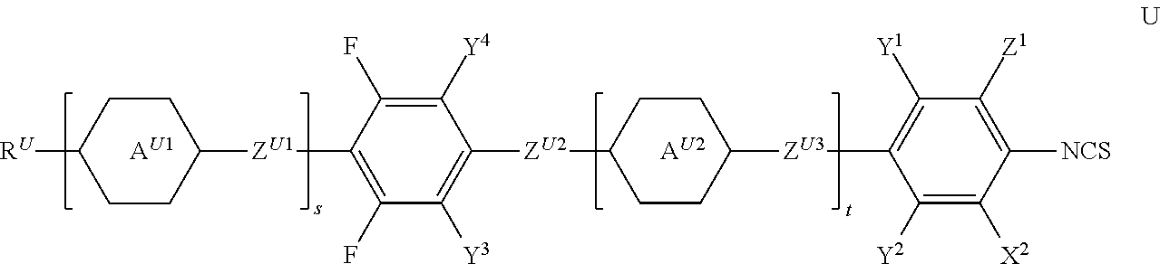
C1([Y4])=C(F)C([ZU1]C2CCC([RU])CC2)=C(F)C([Y3])=C1[ZU2]C1CCC([ZU3]C2=C([Y1])C([Z1])=C([NCS])C([X2])=C2[Y2])CC1.[AU1].[AU2]
